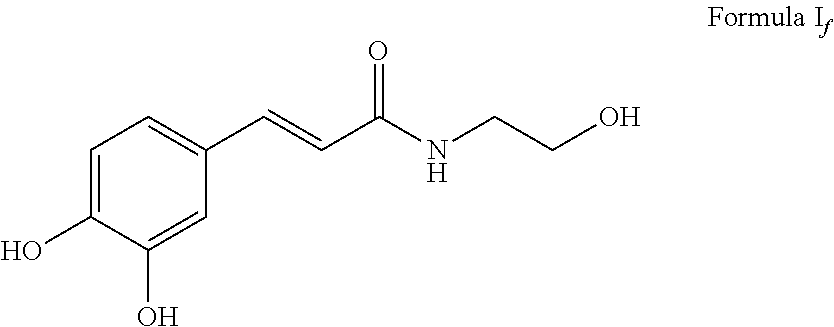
C1=C(O)C(O)=CC(C=CC(NCCO)=O)=C1
